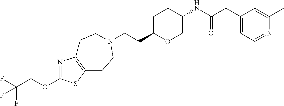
C(CC1OCC(NC(CC2=CC=NC(C)=C2)=O)CC1)N1CCC2=C(N=C(OCC(F)(F)F)S2)CC1
